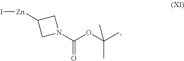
N1(C(OC(C)(C)C)=O)CC([Zn]I)C1
